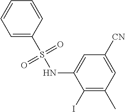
C1([CN])=CC(C)=C(I)C(NS(=O)(=O)C2=CC=CC=C2)=C1
